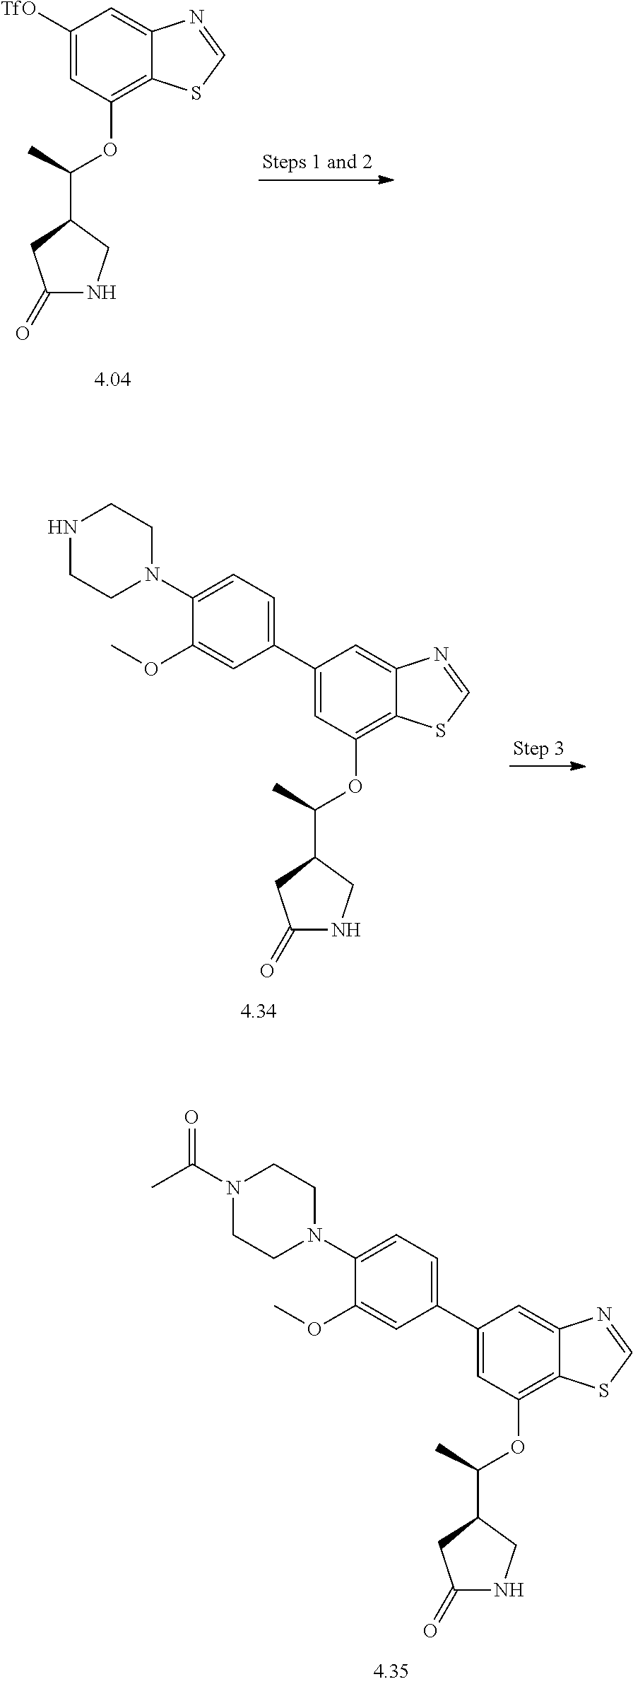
C1(C2=CC=C(N3CCNCC3)C(OC)=C2)=CC(OC(C)C2CNC(=O)C2)=C2C(=C1)N=CS2.C1([TfO])=CC(OC(C)C2CNC(=O)C2)=C2C(=C1)N=CS2.C1(C2=CC=C(N3CCN(C(=O)C)CC3)C(OC)=C2)=CC(OC(C)C2CNC(=O)C2)=C2C(=C1)N=CS2
